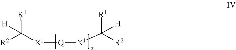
[X1]([Q][X1]C([R2])([R1])[H])C([R2])([R1])[H]
